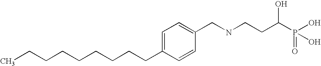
C(CCCCCCC1=CC=C(CNCCC(P(=O)(O)O)O)C=C1)CC
